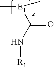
C[E1](C)C(N[R1])=O
